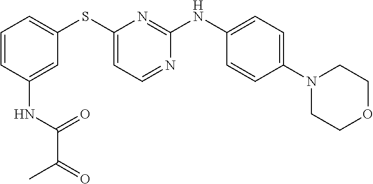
C1=CC(NC(=O)C(=O)C)=CC(SC2=CC=NC(NC3=CC=C(N4CCOCC4)C=C3)=N2)=C1
